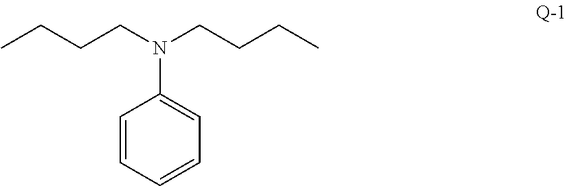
CCCCN(C1=CC=CC=C1)CCCC
